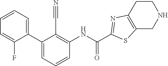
C1(C2=CC=CC(NC(C3=NC4=C(S3)CNCC4)=O)=C2C#N)=CC=CC=C1F
